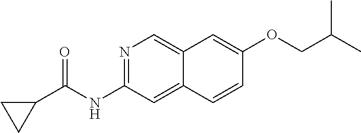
O(C1=CC2=CN=C(NC(=O)C3CC3)C=C2C=C1)CC(C)C
